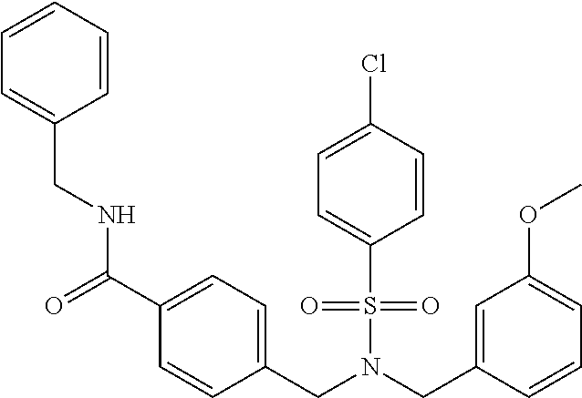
C(N(CC1=CC(OC)=CC=C1)S(=O)(=O)C1=CC=C(Cl)C=C1)C1=CC=C(C(=O)NCC2=CC=CC=C2)C=C1
